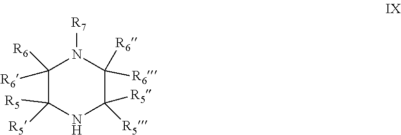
[R7]N1C([R6])([R6])C([R5])([R5])NC([R5])([R5])C1([R6])[R6]
